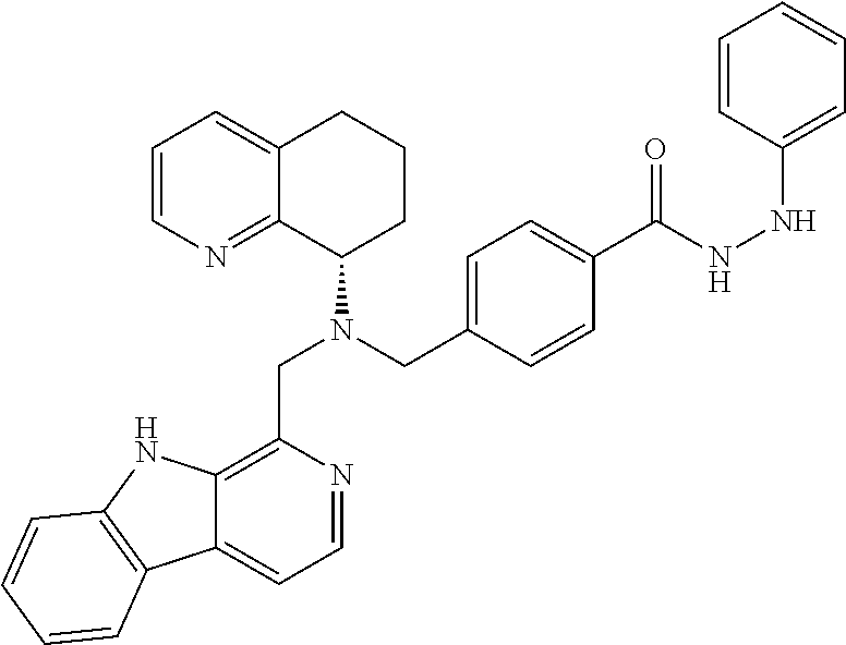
C1=CN=C2C(=C1)CCCC2N(CC1=C2C(=CC=N1)C1=C(N2)C=CC=C1)CC1=CC=C(C(NNC2=CC=CC=C2)=O)C=C1
